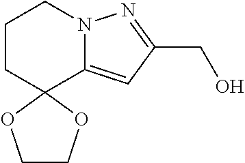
C1CC2(C3=CC(CO)=NN3C1)OCCO2
